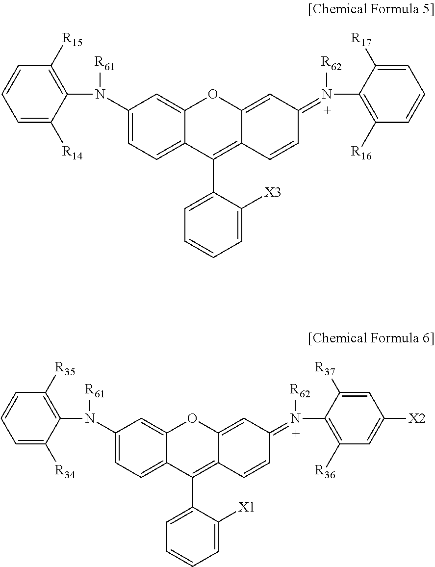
C1(N([R61])C2=C([R15])C=CC=C2[R14])=CC=C2C(=C1)OC1=CC(=N([R62])C3=C([R16])C=CC=C3[R17])C=CC1=C2C1=CC=CC=C1[X3].C1(N([R61])C2=C([R35])C=CC=C2[R34])=CC=C2C(=C1)OC1=CC(=N([R62])C3=C([R36])C=C([X2])C=C3[R37])C=CC1=C2C1=CC=CC=C1[X1]
